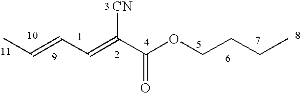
C(=CC=C(C(OCCCC)=O)[CN])C
